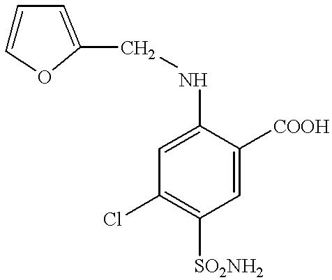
C1=COC(CNC2=CC(Cl)=C([SO2NH2])C=C2[COOH])=C1
